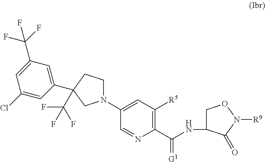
C(NC1CON([R9])C1=O)(C1=C([R5])C=C(N2CCC(C3=CC(C(F)(F)F)=CC(Cl)=C3)(C(F)(F)F)C2)C=N1)=[G1]
